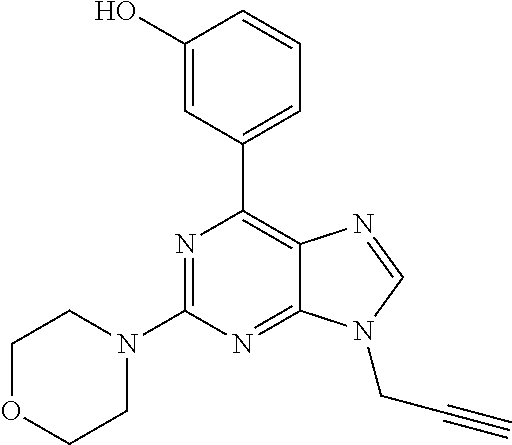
N1=C(N2CCOCC2)N=C2C(=C1C1=CC=CC(O)=C1)N=CN2CC#C
